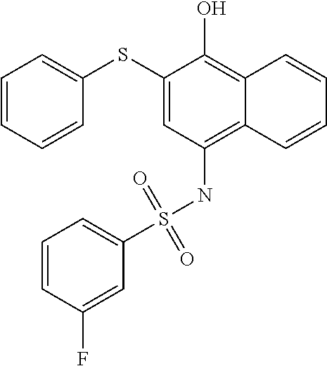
C1(SC2=CC=CC=C2)=CC(NS(C2=CC=CC(F)=C2)(=O)=O)=C2C(=C1O)C=CC=C2
